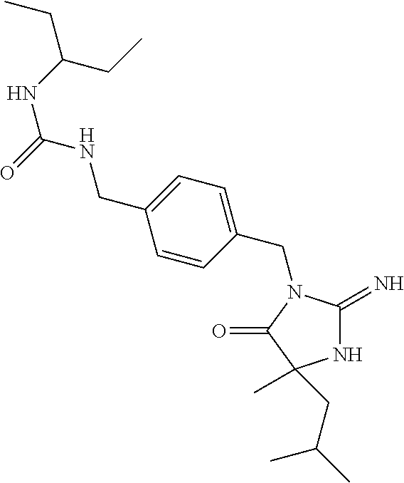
C1=CC(CN2C(=N)NC(C)(CC(C)C)C2=O)=CC=C1CNC(=O)NC(CC)CC
